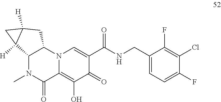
C1(F)=C(Cl)C(F)=CC=C1CNC(C1=CN2C(=C(O)C1=O)C(=O)N(C)C1C2CC2([H])C1([H])C2)=O
